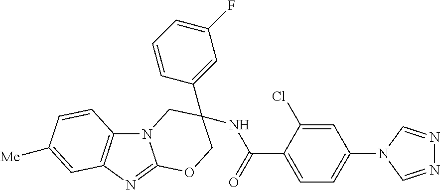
N12C3=C(N=C1OCC(C1=CC(F)=CC=C1)(NC(C1=CC=C(N4C=NN=C4)C=C1Cl)=O)C2)C=C([Me])C=C3
